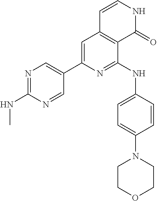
N1=C(NC)N=CC(C2=CC3=C(C(NC4=CC=C(N5CCOCC5)C=C4)=N2)C(=O)NC=C3)=C1
